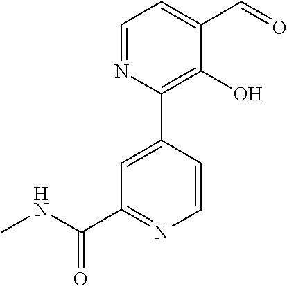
C1(C2=C(O)C(C=O)=CC=N2)=CC(C(NC)=O)=NC=C1
